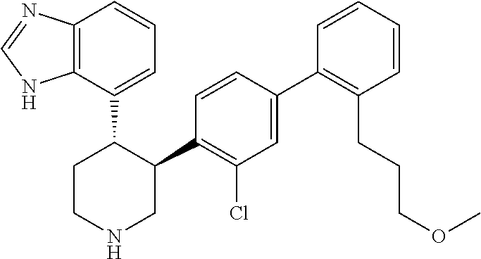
C1=C(C2=C(CCCOC)C=CC=C2)C=CC(C2C(C3=CC=CC4=C3NC=N4)CCNC2)=C1Cl
